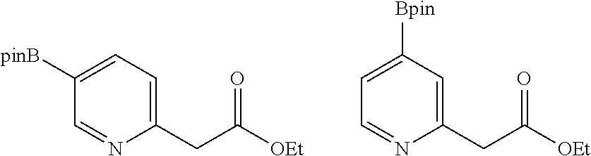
C1(CC([OEt])=O)=CC=C([pinB])C=N1.C1(CC([OEt])=O)=CC([Bpin])=CC=N1
